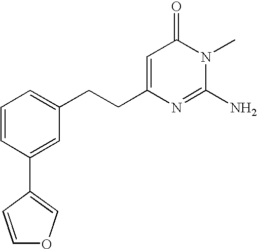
C1=CC(C2=COC=C2)=CC(CCC2=CC(=O)N(C)C(N)=N2)=C1
